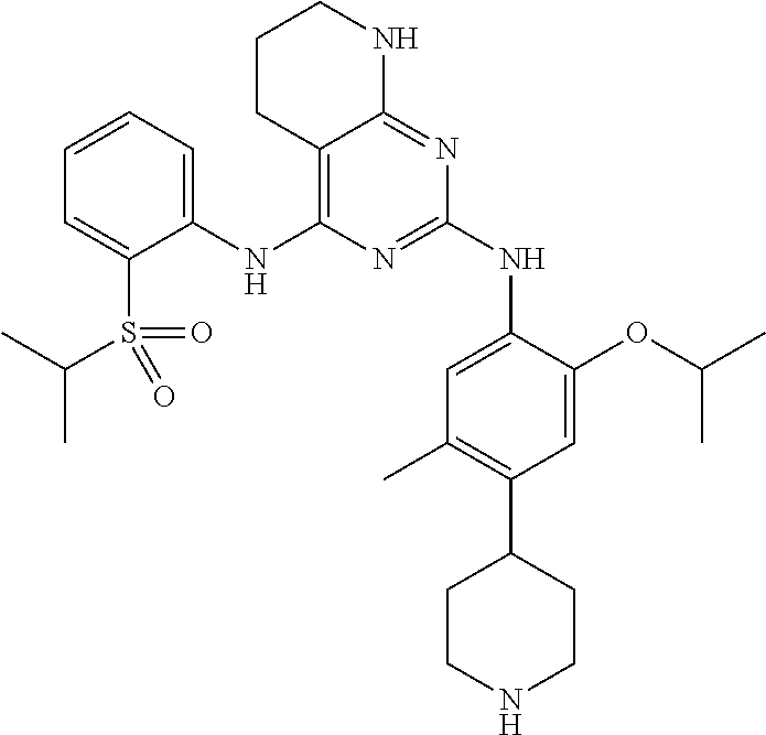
C1(NC2=C3C(=NC(NC4=CC(C)=C(C5CCNCC5)C=C4OC(C)C)=N2)NCCC3)=CC=CC=C1S(C(C)C)(=O)=O
